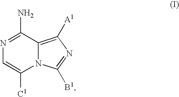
N1=C(N)C2=C([A1])N=C([B1])N2C([C1])=C1
